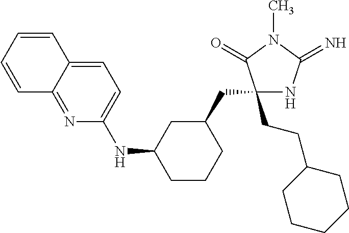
C1(CCC2CCCCC2)(CC2CC(NC3=CC=C4C(=N3)C=CC=C4)CCC2)NC(=N)N(C)C1=O
